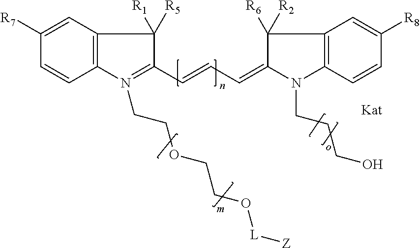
C12=C(C=C([R7])C=C1)C([R5])([R1])C(C=CC=C1C([R6])([R2])C3=C(N1CCCO)C=CC([R8])=C3)=N2CCOCCO[L][Z]
